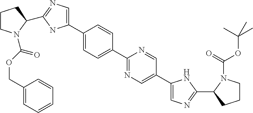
C1(C2=CN=C(C3N(C(OCC4=CC=CC=C4)=O)CCC3)N2)=CC=C(C2=NC=C(C3=CN=C(C4CCCN4C(=O)OC(C)(C)C)N3)C=N2)C=C1
